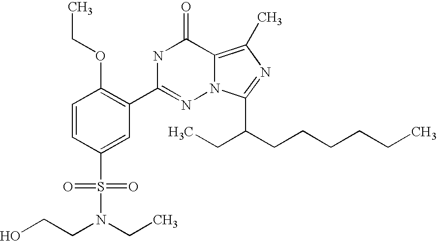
C1=CC(S(N(CCO)CC)(=O)=O)=CC(C2=NN3C(=C(C)N=C3C(CCCCCC)CC)C(=O)N2)=C1OCC
